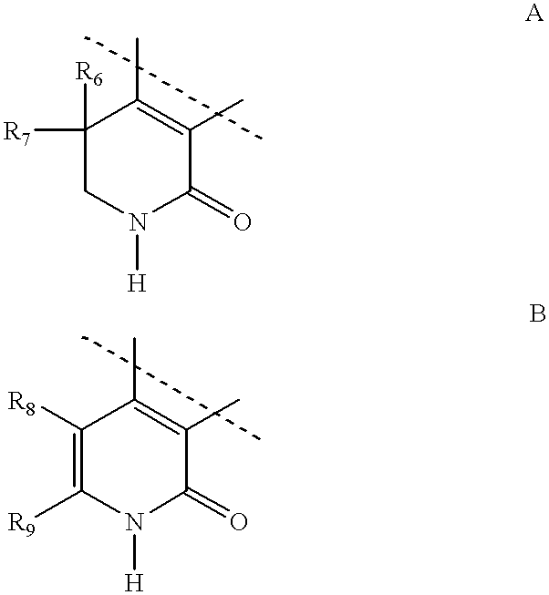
C1([R6])([R7])CN([H])C(=O)C(C)=C1C.C1([R8])=C([R9])N([H])C(=O)C(C)=C1C
